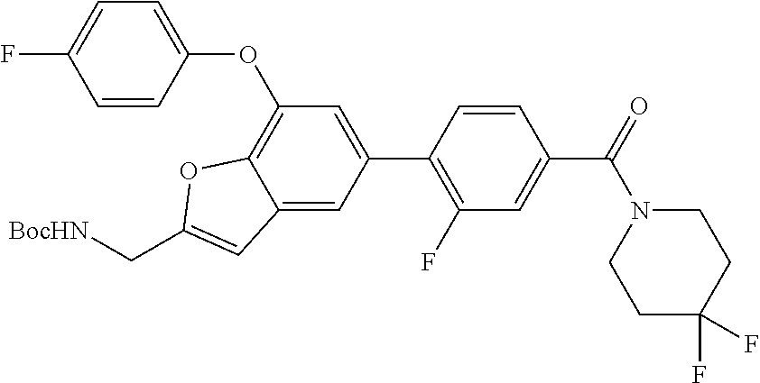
C(C1=CC2=CC(C3=C(F)C=C(C(N4CCC(F)(F)CC4)=O)C=C3)=CC(OC3=CC=C(F)C=C3)=C2O1)[BocHN]
